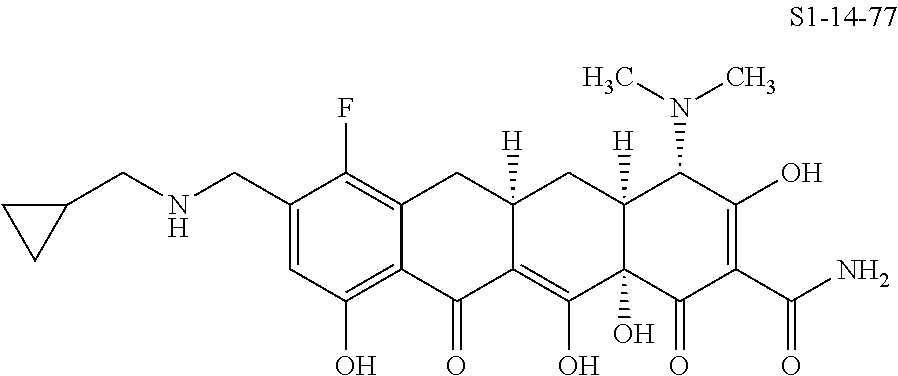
C1(CNCC2CC2)=CC(O)=C2C(=C1F)CC1([H])C(=C(O)C3(O)C([H])(C1)C(N(C)C)C(O)=C(C(N)=O)C3=O)C2=O
